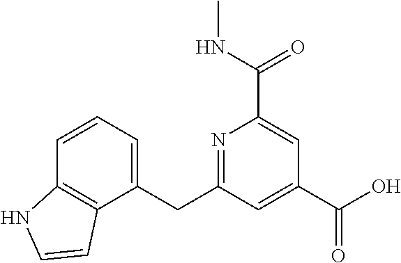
N1=C(CC2=CC=CC3=C2C=CN3)C=C(C(O)=O)C=C1C(NC)=O
